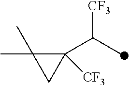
C1([CF3])(C(C)[CF3])C(C)(C)C1
